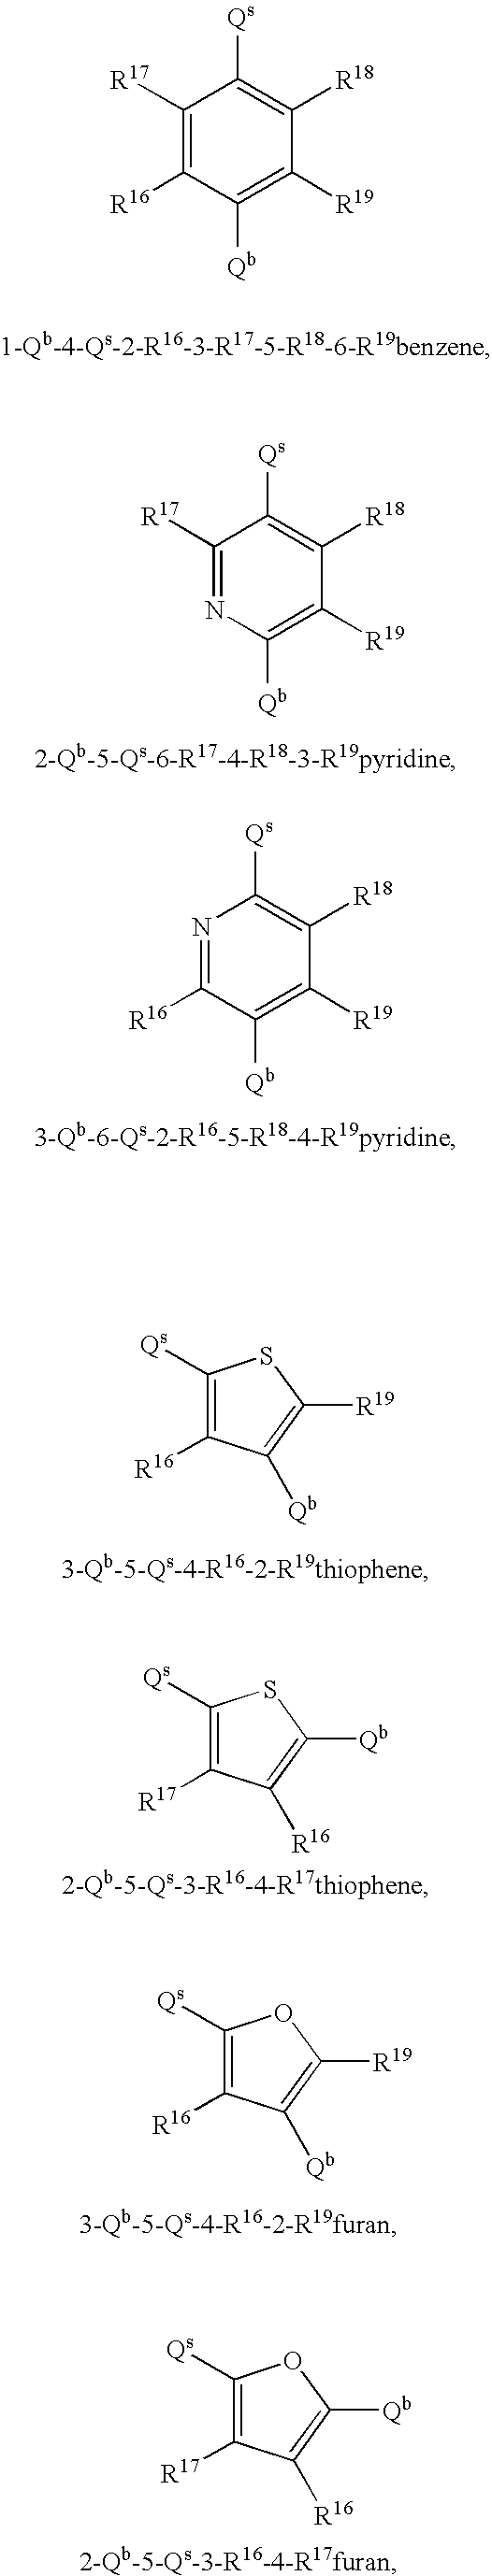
C1([R17])=C([R16])C([Qb])=C([R19])C([R18])=C1[Qs].C1([R17])=NC([Qb])=C([R19])C([R18])=C1[Qs].N1=C([R16])C([Qb])=C([R19])C([R18])=C1[Qs].C1([Qs])=C([R16])C([Qb])=C([R19])S1.C1([Qs])=C([R17])C([R16])=C([Qb])S1.C1([Qs])=C([R16])C([Qb])=C([R19])O1.C1([Qs])=C([R17])C([R16])=C([Qb])O1
